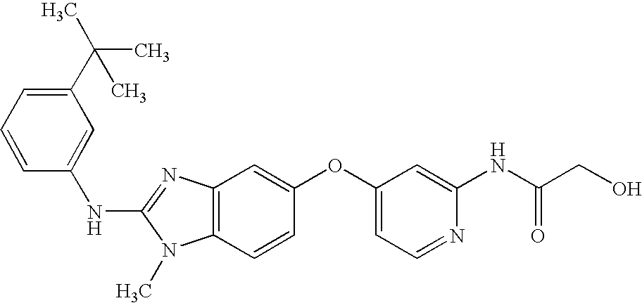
N(C1=NC2=C(N1C)C=CC(OC1=CC=NC(NC(CO)=O)=C1)=C2)C1=CC(C(C)(C)C)=CC=C1
